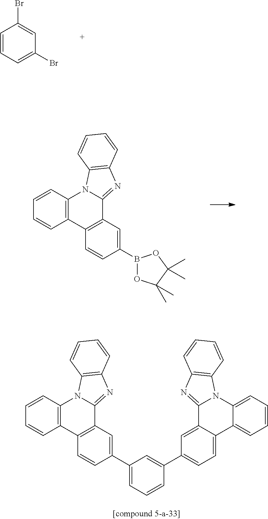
C1=CC=C(Br)C=C1Br.C1=CC2=C(C=C1)C1=C(C3=NC4=C(N23)C=CC=C4)C=C(B2OC(C)(C)C(C)(C)O2)C=C1.C1=CC2=C(C=C1)C1=C(C3=NC4=C(N23)C=CC=C4)C=C(C2=CC=CC(C3=CC=C4C(=C3)C3=NC5=C(N3C3=CC=CC=C43)C=CC=C5)=C2)C=C1
